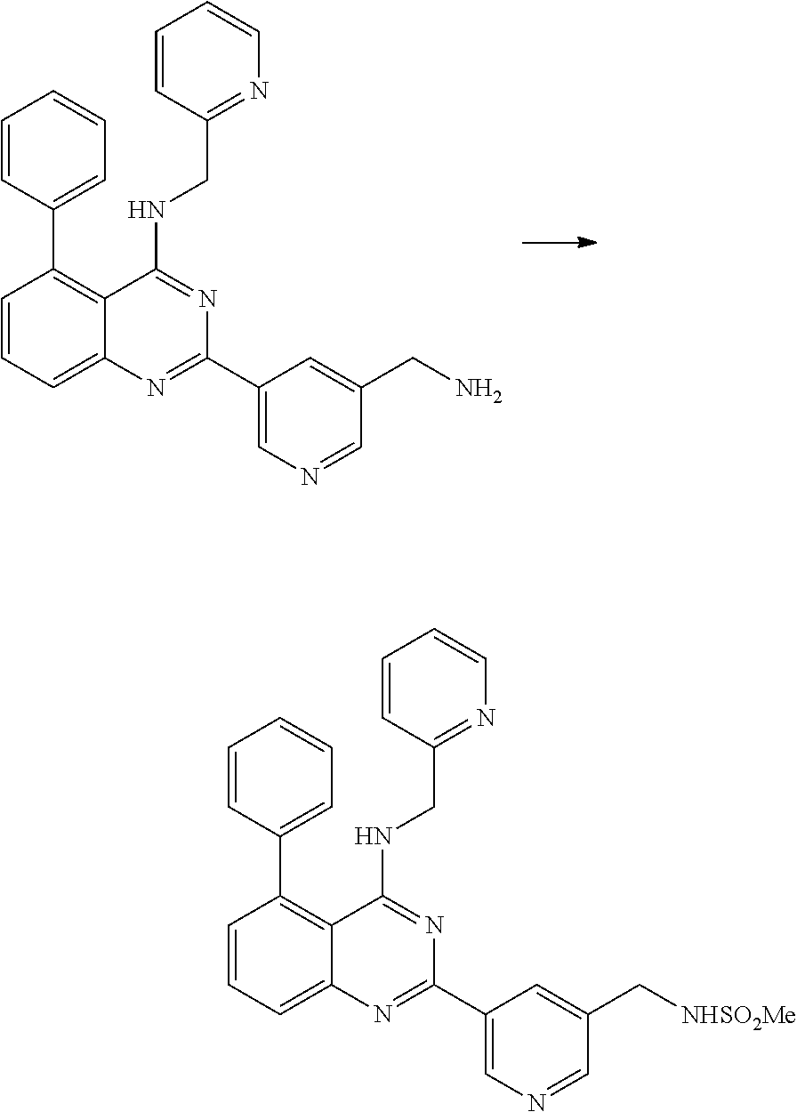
C1=CC(C2=C3C(=CC=C2)N=C(C2=CN=CC(C[NHSO2Me])=C2)N=C3NCC2=NC=CC=C2)=CC=C1.C1=CC(C2=C3C(=CC=C2)N=C(C2=CN=CC(CN)=C2)N=C3NCC2=NC=CC=C2)=CC=C1
